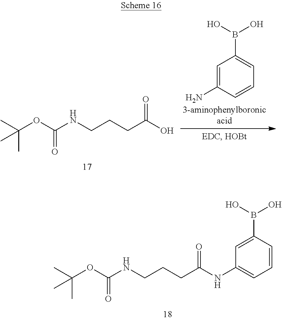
CC(OC(NCCCC(NC1=CC=CC(B(O)O)=C1)=O)=O)(C)C.CC(OC(NCCCC(O)=O)=O)(C)C.C1=C(N)C=CC=C1B(O)O
